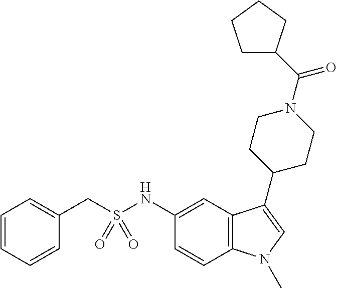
C(S(NC1=CC2=C(C=C1)N(C)C=C2C1CCN(C(=O)C2CCCC2)CC1)(=O)=O)C1=CC=CC=C1
